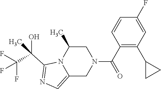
C1C(C)N2C(=CN=C2C(C(F)(F)F)(O)C)CN1C(C1=C(C2CC2)C=C(F)C=C1)=O
